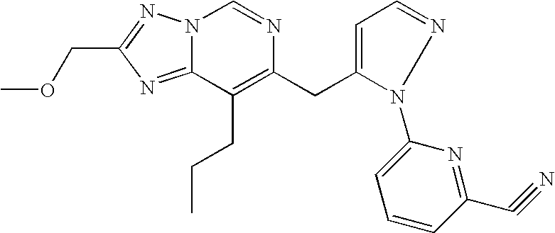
N12C(=NC(COC)=N1)C(CCC)=C(CC1=CC=NN1C1=CC=CC(C#N)=N1)N=C2
